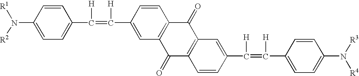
C1=CC(N([R1])[R2])=CC=C1C(=C(C1=CC2=C(C=C1)C(=O)C1=C(C2=O)C=CC(C(=C(C2=CC=C(N([R4])[R3])C=C2)[H])[H])=C1)[H])[H]
